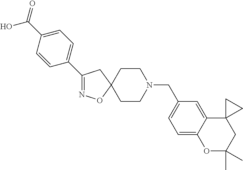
C1(C2=CC=C(C(O)=O)C=C2)=NOC2(C1)CCN(CC1=CC=C3C(=C1)C1(CC(C)(C)O3)CC1)CC2
